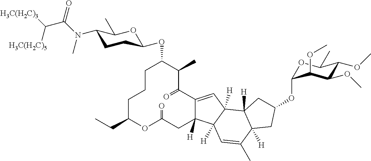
C1CCC(CC)OC(=O)CC2([H])C(=CC3([H])C2([H])C=C(C)C2([H])C3([H])CC(OC3OC(C)C(OC)C(OC)C3OC)C2)C(=O)C(C)C1OC1CCC(N(C)C(=O)C([H3C(H2C)5])[H3C(H2C)3])C(C)O1
